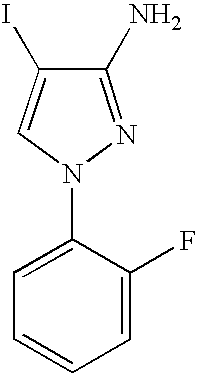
C1(N2C=C(I)C(N)=N2)=CC=CC=C1F
